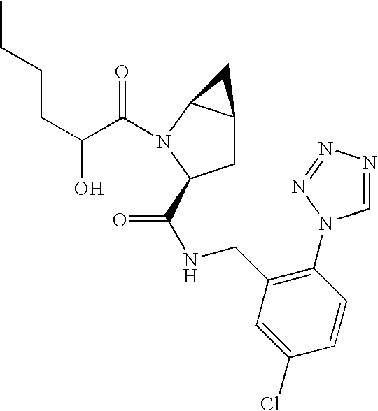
C(C(=O)N1C2C(CC1C(NCC1=C(N3C=NN=N3)C=CC(Cl)=C1)=O)C2)(CCCC)O
